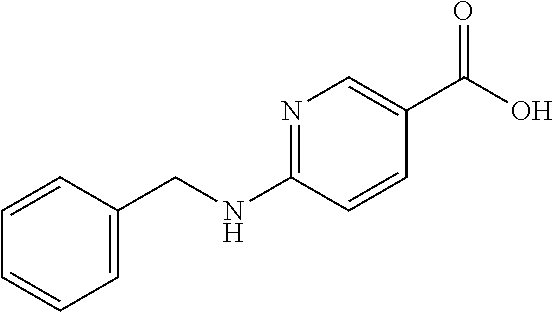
C1=C(CNC2=NC=C(C(=O)O)C=C2)C=CC=C1
